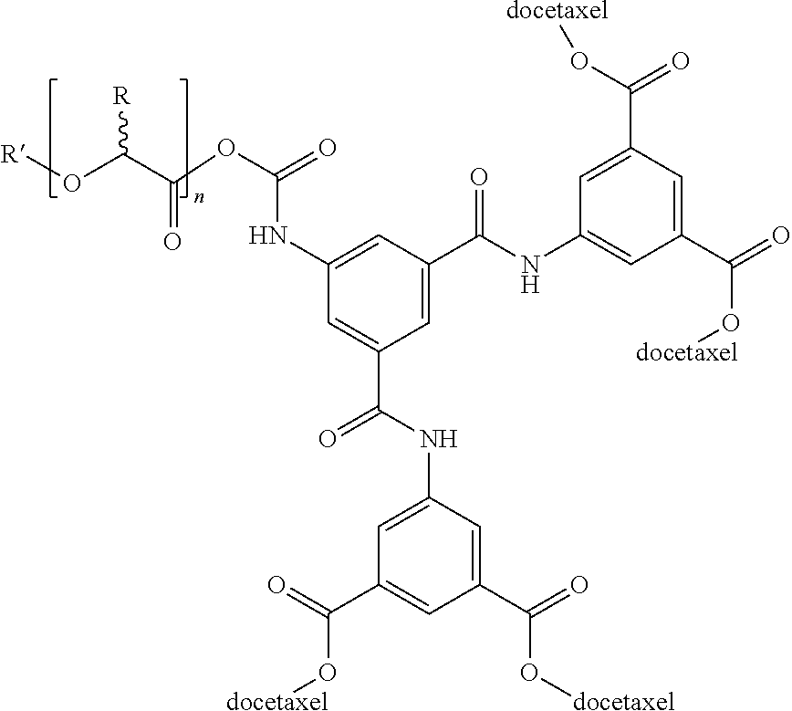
[R]OC(C(OC(=O)NC1=CC(C(NC2=CC(C(=O)O[docetaxel])=CC(C(O[docetaxel])=O)=C2)=O)=CC(C(=O)NC2=CC(C(=O)O[docetaxel])=CC(C(=O)O[docetaxel])=C2)=C1)=O)[R]
